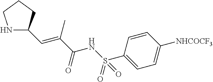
N1C(C=C(C(NS(=O)(C2=CC=C([NHCOCF3])C=C2)=O)=O)C)CCC1
